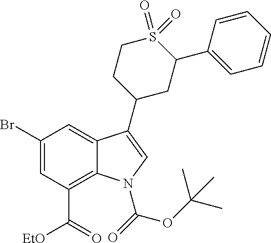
C1(Br)=CC(C([EtO])=O)=C2C(=C1)C(C1CC(C3=CC=CC=C3)S(=O)(=O)CC1)=CN2C(=O)OC(C)(C)C
